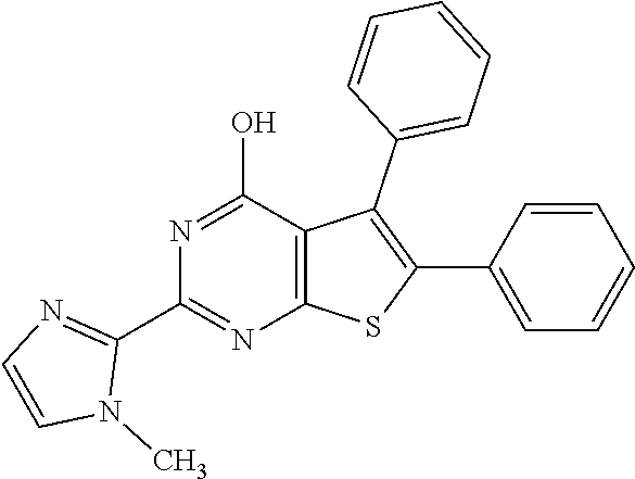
C12=C(C(O)=NC(C3=NC=CN3C)=N1)C(C1=CC=CC=C1)=C(C1=CC=CC=C1)S2
